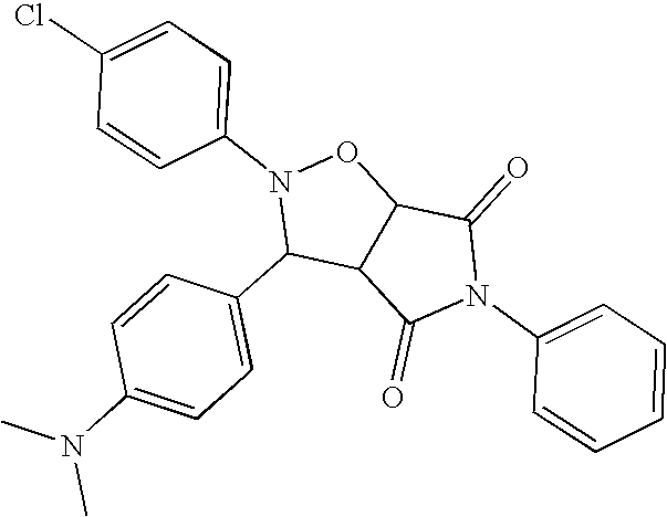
C1(C2=CC=C(N(C)C)C=C2)C2C(ON1C1=CC=C(Cl)C=C1)C(=O)N(C1=CC=CC=C1)C2=O
